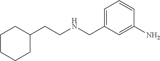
C1(CNCCC2CCCCC2)=CC=CC(N)=C1
